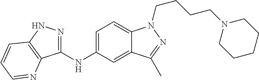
C1(NC2=CC=C3C(=C2)C(C)=NN3CCCCN2CCCCC2)=NNC2=C1N=CC=C2
